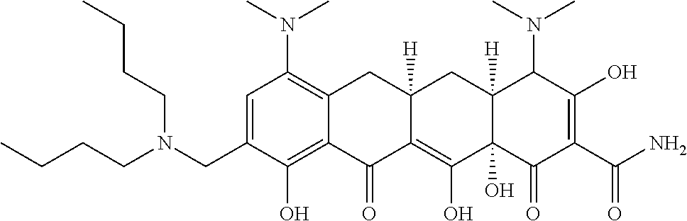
C1=C(CN(CCCC)CCCC)C(O)=C2C(=C1N(C)C)CC1([H])C(=C(O)C3(O)C([H])(C1)C(N(C)C)C(O)=C(C(N)=O)C3=O)C2=O
